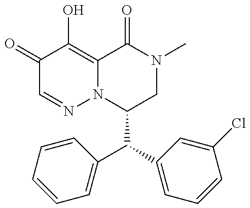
C1(C(C2=CC=CC=C2)C2=CC=CC(Cl)=C2)CN(C)C(=O)C2=C(O)C(=O)C=NN12
